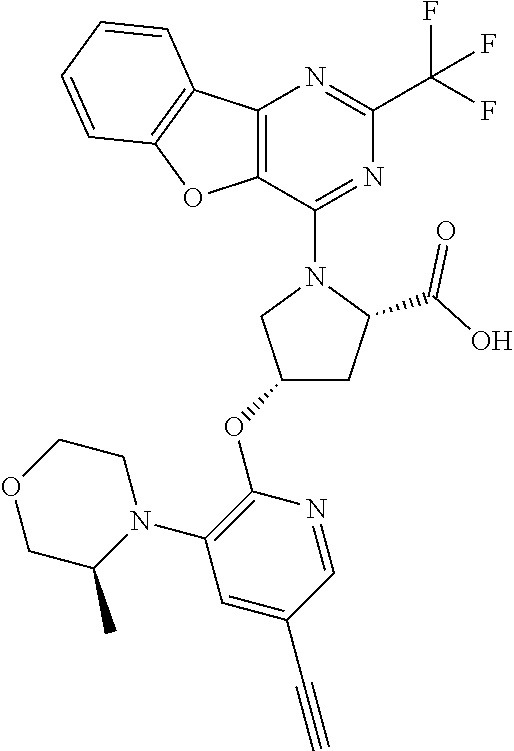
C12=C(C(N3CC(OC4=C(N5CCOCC5C)C=C(C#C)C=N4)CC3C(O)=O)=NC(C(F)(F)F)=N1)OC1=C2C=CC=C1
